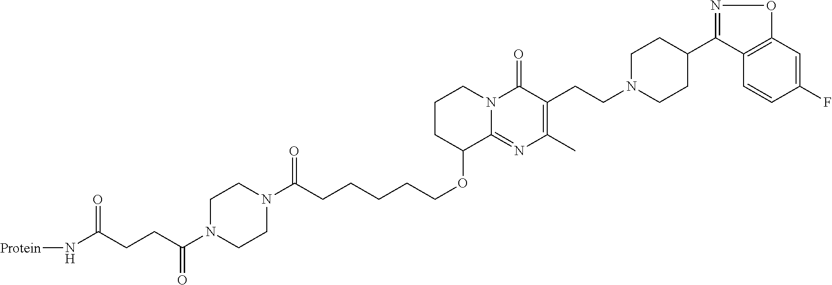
N1=C(C2CCN(CCC3=C(C)N=C4N(C3=O)CCCC4OCCCCCC(N3CCN(C(CCC(N[Protein])=O)=O)CC3)=O)CC2)C2=C(O1)C=C(F)C=C2
